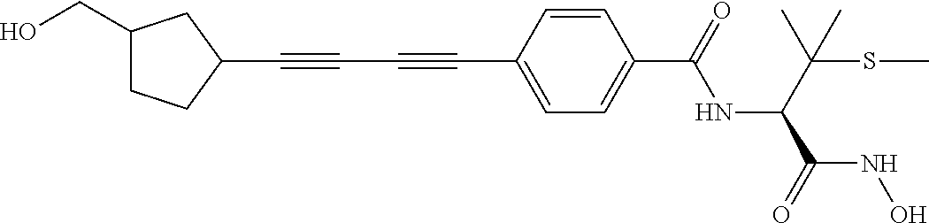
C1(C#CC#CC2=CC=C(C(=O)NC(C(SC)(C)C)C(=O)NO)C=C2)CC(CO)CC1
